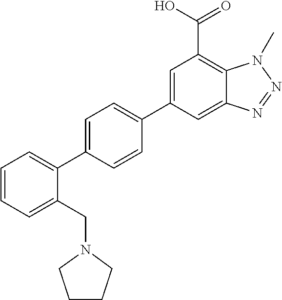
C12=CC(C3=CC=C(C4=CC=CC=C4CN4CCCC4)C=C3)=CC(C(O)=O)=C1N(C)N=N2
